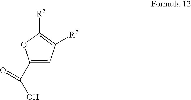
C1(C(O)=O)=CC([R7])=C([R2])O1
